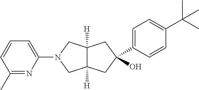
C1(N2CC3([H])C([H])(C2)CC(O)(C2=CC=C(C(C)(C)C)C=C2)C3)=CC=CC(C)=N1
